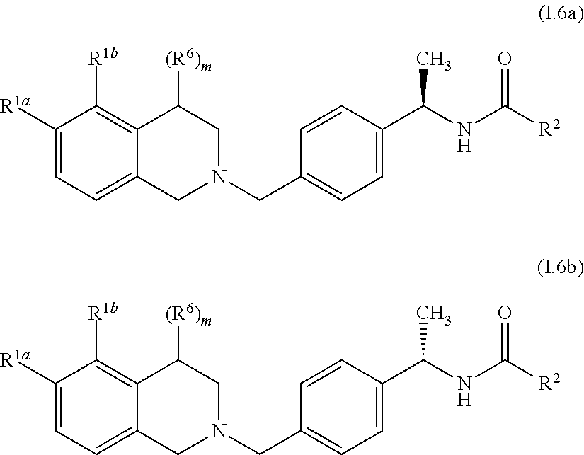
C1=C([R1a])C([R1b])=C2C(=C1)CN(CC1=CC=C(C(NC([R2])=O)C)C=C1)CC2[(R6)m].C1=C([R1a])C([R1b])=C2C(=C1)CN(CC1=CC=C(C(NC([R2])=O)C)C=C1)CC2[(R6)m]
